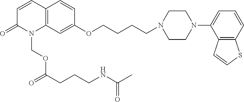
C1=CC2=C(N(COC(CCCNC(C)=O)=O)C1=O)C=C(OCCCCN1CCN(C3=CC=CC4=C3C=CS4)CC1)C=C2
